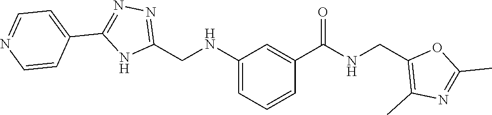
C1(CNC2=CC=CC(C(=O)NCC3=C(C)N=C(C)O3)=C2)=NN=C(C2=CC=NC=C2)N1
